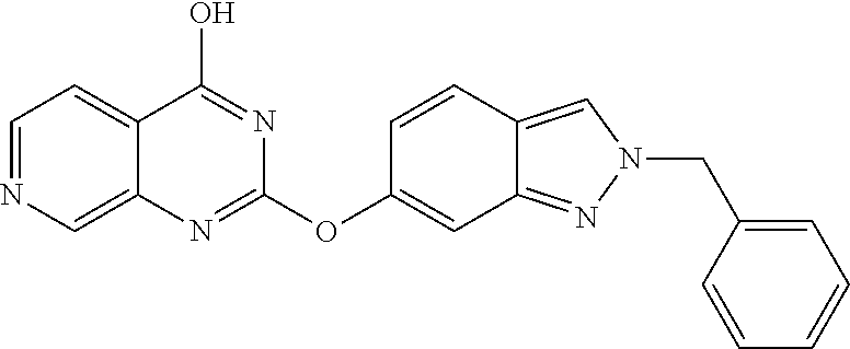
C1=NC=C2C(=C1)C(O)=NC(OC1=CC3=NN(CC4=CC=CC=C4)C=C3C=C1)=N2
